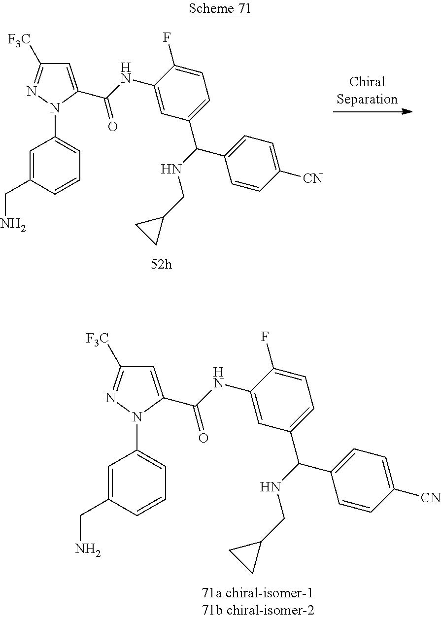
C1=C(C(NC2=CC(C(NCC3CC3)C3=CC=C([CN])C=C3)=CC=C2F)=O)N(C2=CC=CC(CN)=C2)N=C1[F3C].C1=C(C(NC2=CC(C(NCC3CC3)C3=CC=C([CN])C=C3)=CC=C2F)=O)N(C2=CC=CC(CN)=C2)N=C1[F3C]
